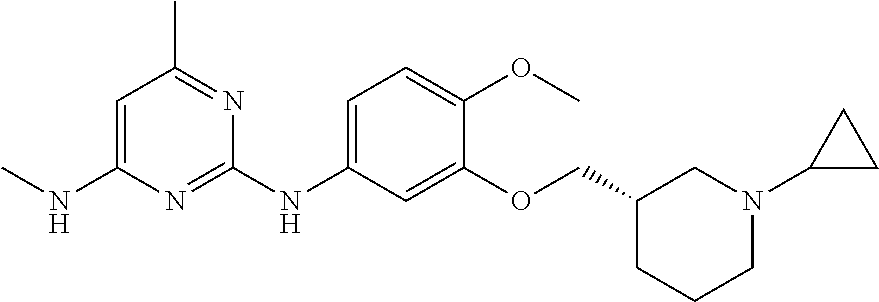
C1(COC2=CC(NC3=NC(NC)=CC(C)=N3)=CC=C2OC)CCCN(C2CC2)C1
